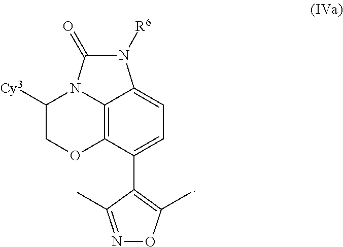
C12=C3C(C4=C(C)ON=C4C)=CC=C1N([R6])C(=O)N2C([Cy3])CO3
